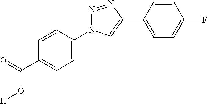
C1(C(=O)O[H])=CC=C(N2N=NC(C3=CC=C(F)C=C3)=C2)C=C1
